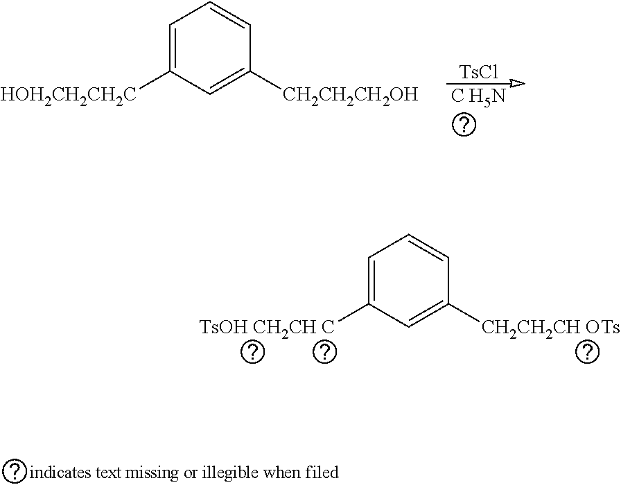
[TsCl].C1=C([HOH2CH2CH2C])C=C([CH2CH2CH2OH])C=C1.[C H5N].C1=C([TsOH CH2CH C])C=C([CH2CH2CH OTs])C=C1
